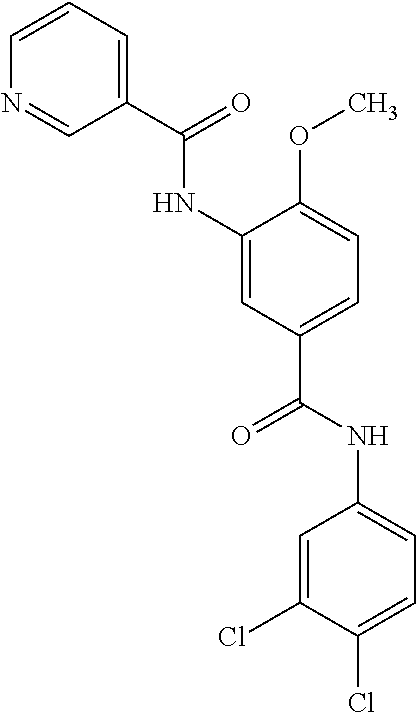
C1=CC=C(C(=O)NC2=CC(C(NC3=CC=C(Cl)C(Cl)=C3)=O)=CC=C2OC)C=N1
